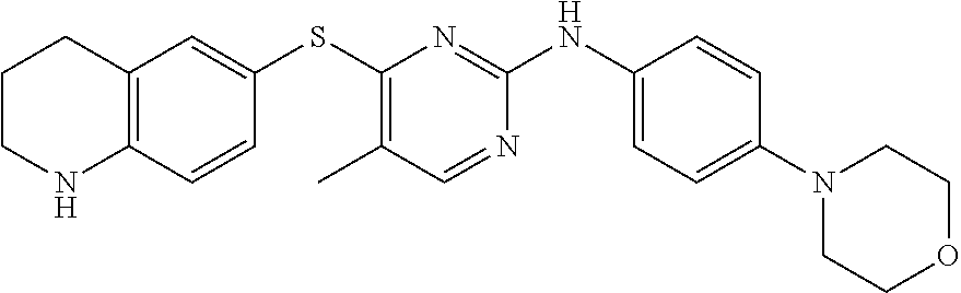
C1(N2CCOCC2)=CC=C(NC2=NC(SC3=CC4=C(C=C3)NCCC4)=C(C)C=N2)C=C1
